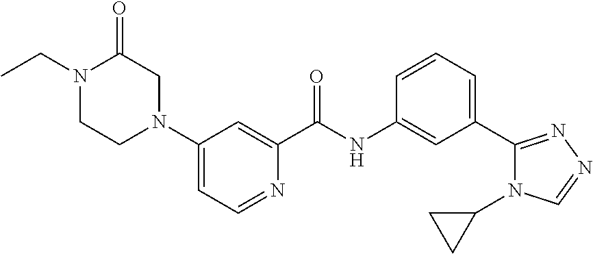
N1(CC)CCN(C2=CC=NC(C(=O)NC3=CC(C4=NN=CN4C4CC4)=CC=C3)=C2)CC1=O
